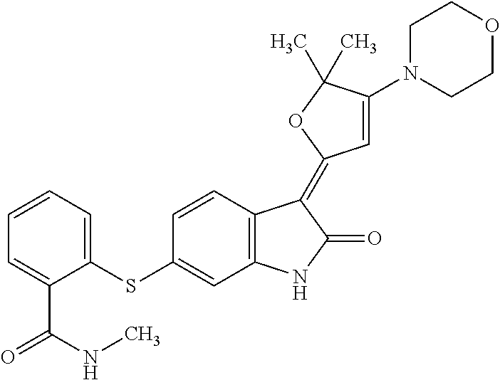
C1=CC(SC2=CC=CC=C2C(=O)NC)=CC2=C1C(=C1C=C(N3CCOCC3)C(C)(C)O1)C(=O)N2
